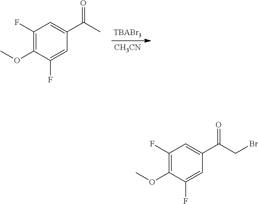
[CH3CN].COC1=C(F)C=C(C(C)=O)C=C1F.COC1=C(F)C=C(C(CBr)=O)C=C1F
